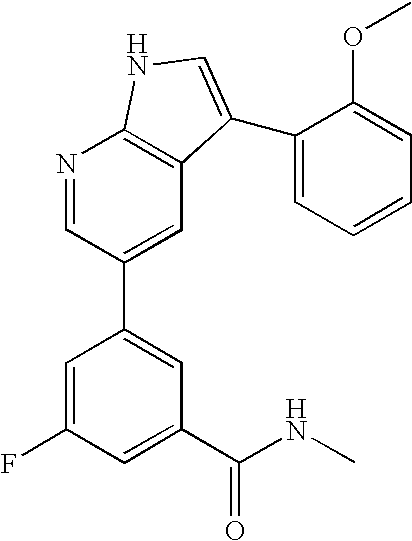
C1(C(NC)=O)=CC(F)=CC(C2=CC3=C(N=C2)NC=C3C2=CC=CC=C2OC)=C1
